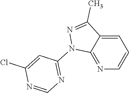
N1=C2C(=CC=C1)C(C)=NN2C1=NC=NC(Cl)=C1
